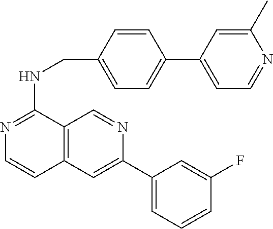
C1=C(C2=CC3=C(C=N2)C(NCC2=CC=C(C4=CC=NC(C)=C4)C=C2)=NC=C3)C=C(F)C=C1
